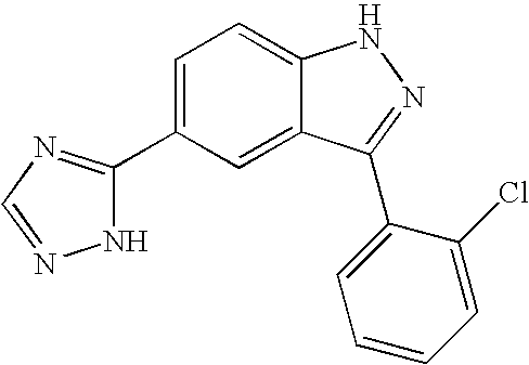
C1=C(C2=NC=NN2)C=C2C(=C1)NN=C2C1=CC=CC=C1Cl
